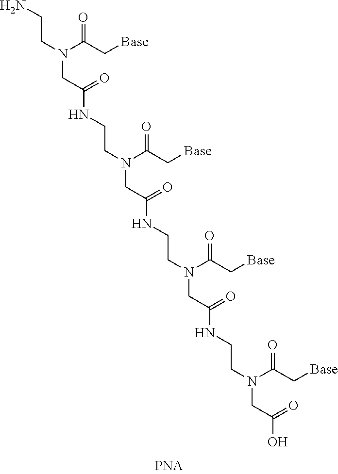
O=C(C[Base])N(CCN)CC(NCCN(CC(NCCN(CC(NCCN(CC(O)=O)C(C[Base])=O)=O)C(C[Base])=O)=O)C(C[Base])=O)=O
